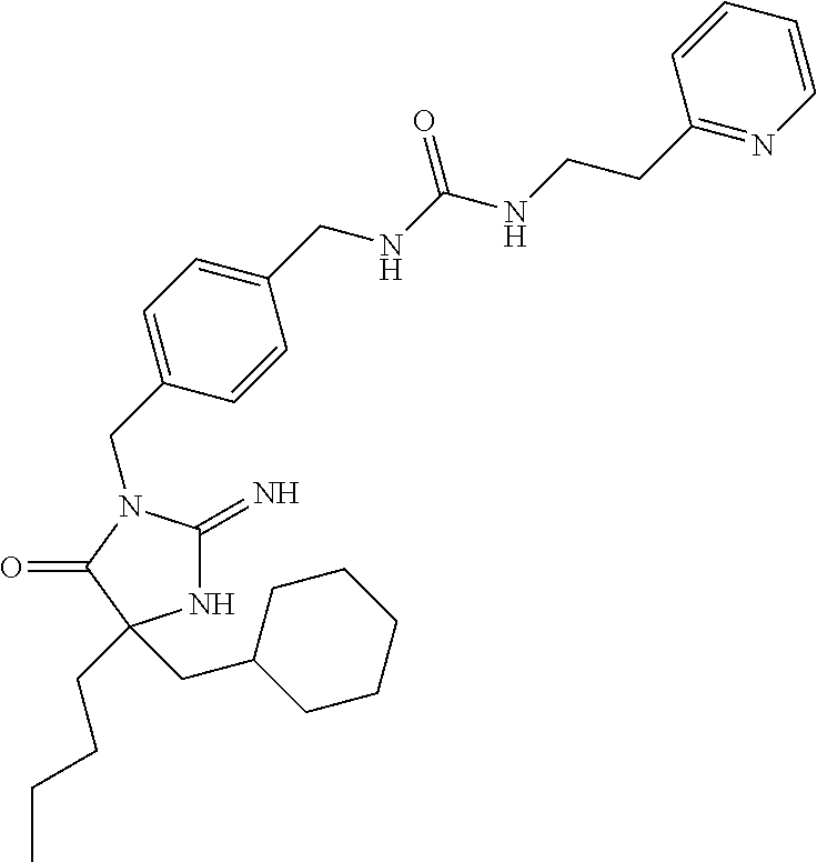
C1(CN2C(=N)NC(CCCC)(CC3CCCCC3)C2=O)=CC=C(CNC(NCCC2=NC=CC=C2)=O)C=C1
